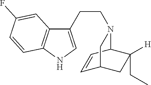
C1(CCN2C3C=CC(CC3([H])CC)C2)=CNC2=C1C=C(F)C=C2
